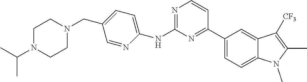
C1(NC2=CC=C(CN3CCN(C(C)C)CC3)C=N2)=NC=CC(C2=CC=C3C(=C2)C([CF3])=C(C)N3C)=N1
